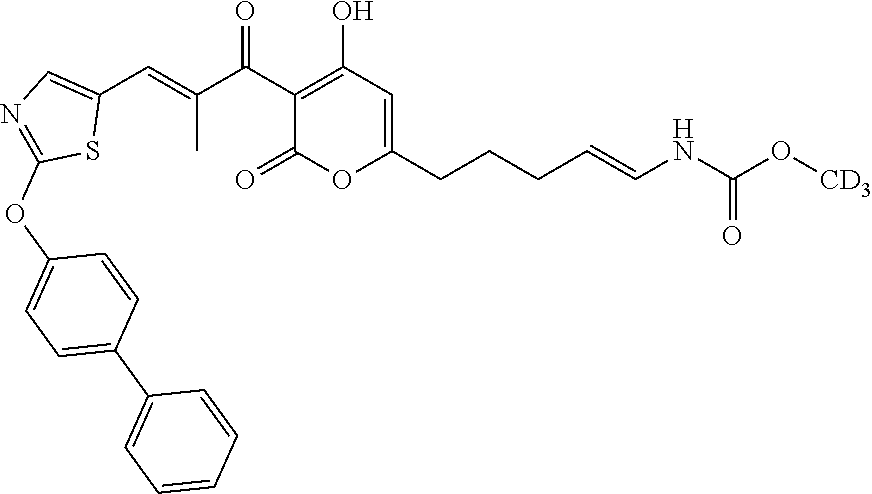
C1(C(C(C)=CC2=CN=C(OC3=CC=C(C4=CC=CC=C4)C=C3)S2)=O)=C(O)C=C(CCCC=CNC(=O)O[CD3])OC1=O
